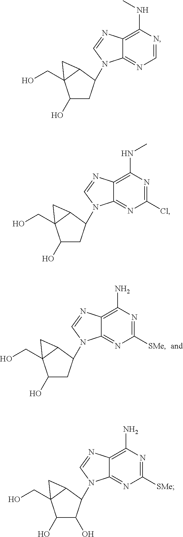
C12C(CO)(C(O)CC1N1C3=NC([SMe])=NC(N)=C3N=C1)C2.C12C(CO)(C(O)CC1N1C3=NC=NC(NC)=C3N=C1)C2.C12C(CO)(C(O)CC1N1C3=NC(Cl)=NC(NC)=C3N=C1)C2.C12C(CO)(C(O)C(O)C1N1C3=NC([SMe])=NC(N)=C3N=C1)C2
